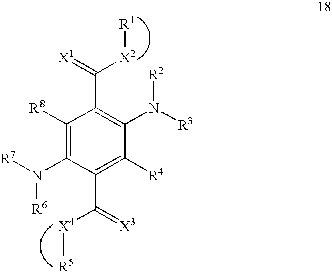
C1(C([X4][R5])=[X3])=C([R4])C(N([R3])[R2])=C(C(=[X1])[X2][R1])C([R8])=C1N([R7])[R6]
